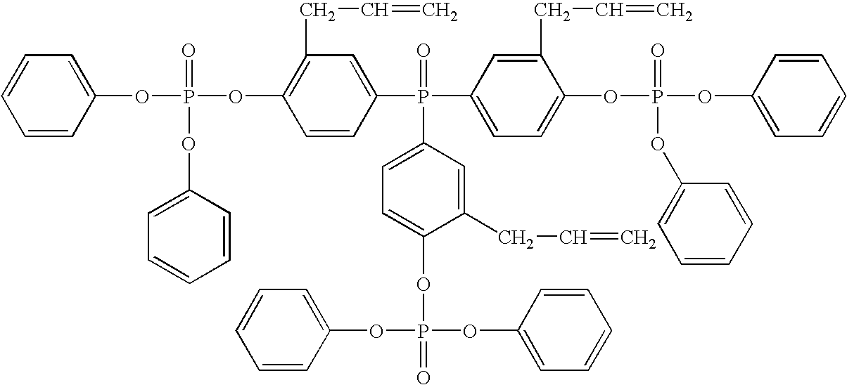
C1=CC(OP(=O)(OC2=C(CC=C)C=C(P(=O)(C3=CC=C(OP(=O)(OC4=CC=CC=C4)OC4=CC=CC=C4)C(CC=C)=C3)C3=CC=C(OP(=O)(OC4=CC=CC=C4)OC4=CC=CC=C4)C(CC=C)=C3)C=C2)OC2=CC=CC=C2)=CC=C1
